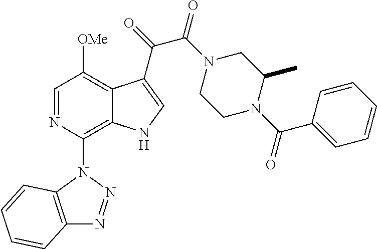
C1=NC(N2C3=C(N=N2)C=CC=C3)=C2C(=C1[OMe])C(C(=O)C(N1CCN(C(C3=CC=CC=C3)=O)C(C)C1)=O)=CN2
